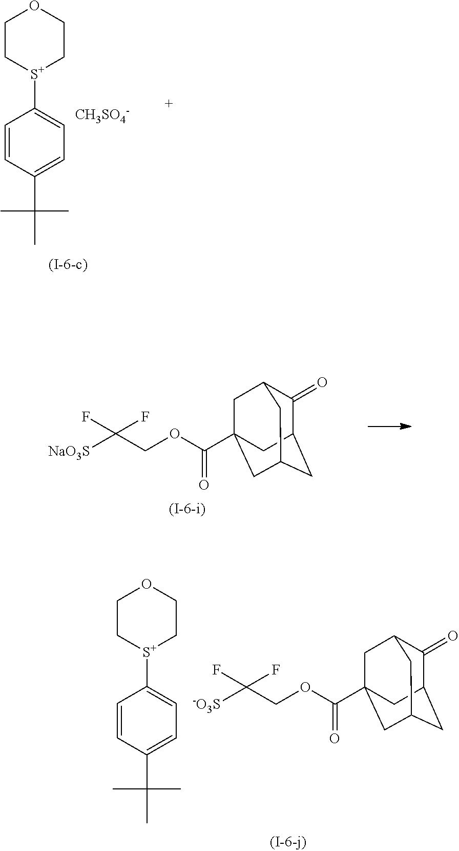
C1=CC(C(C)(C)C)=CC=C1[S+]1CCOCC1.[CH3SO4-].C1(=O)C2CC3CC(C(=O)OCC([NaO3S])(F)F)(CC1C3)C2.C1=CC(C(C)(C)C)=CC=C1[S+]1CCOCC1.C1(=O)C2CC3CC(C(=O)OCC([-O3S])(F)F)(CC1C3)C2
